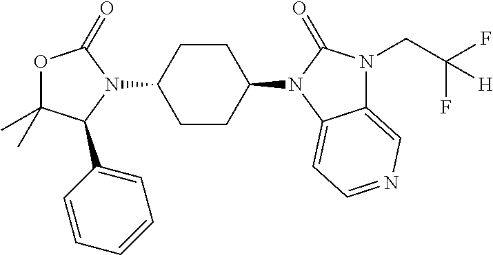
O1C(C)(C)C(C2=CC=CC=C2)N(C2CCC(N3C(=O)N(CC(F)(F)[H])C4=CN=CC=C43)CC2)C1=O
